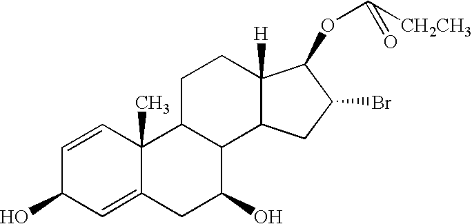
C1=CC2(C)C(=CC1O)CC(O)C1C2CCC2([H])C1CC(Br)C2OC([CH2CH3])=O
